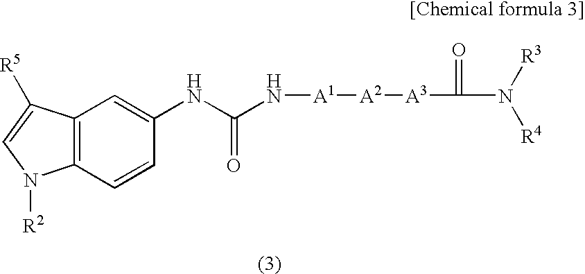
C12=C(C([R5])=CN1[R2])C=C(NC(N[A1][A2][A3]C(=O)N([R3])[R4])=O)C=C2
